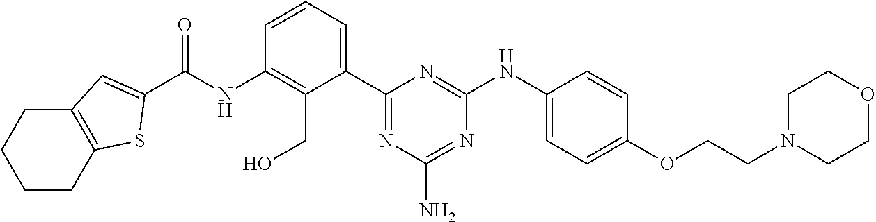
C(NC1=C(CO)C(C2=NC(N)=NC(NC3=CC=C(OCCN4CCOCC4)C=C3)=N2)=CC=C1)(=O)C1=CC2=C(CCCC2)S1
